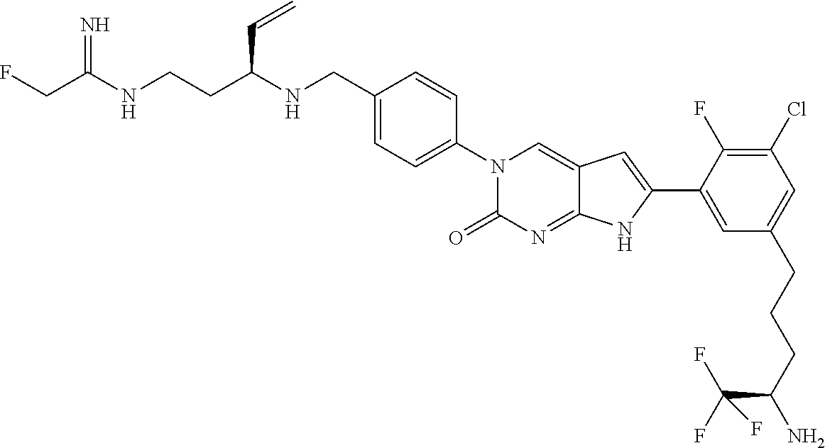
C(C(NCCC(NCC1=CC=C(N2C(=O)N=C3C(=C2)C=C(C2=CC(CCCC(N)C(F)(F)F)=CC(Cl)=C2F)N3)C=C1)C=C)=N)F
